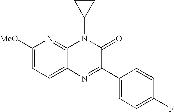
C1([MeO])=CC=C2C(=N1)N(C1CC1)C(=O)C(C1=CC=C(F)C=C1)=N2
